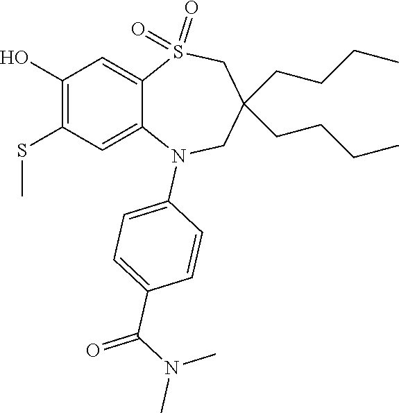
C1(C(N(C)C)=O)=CC=C(N2C3=CC(SC)=C(O)C=C3S(=O)(=O)CC(CCCC)(CCCC)C2)C=C1
